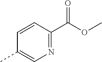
C1=CC(C(OC)=O)=NC=C1C
